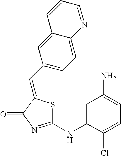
C1(C=C2SC(NC3=CC(N)=CC=C3Cl)=NC2=O)=CC=C2C(=C1)C=CC=N2
